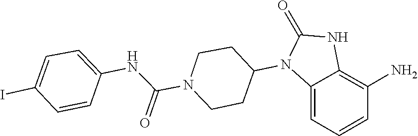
C1CN(C(NC2=CC=C(I)C=C2)=O)CCC1N1C(=O)NC2=C(N)C=CC=C12
